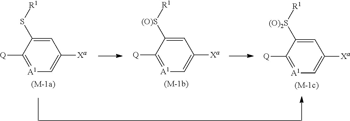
C1=C(S[R1])C([Q])=[A1]C=C1[Xa].C1=C([(O)S][R1])C([Q])=[A1]C=C1[Xa].C1=C([(O)2S][R1])C([Q])=[A1]C=C1[Xa]
